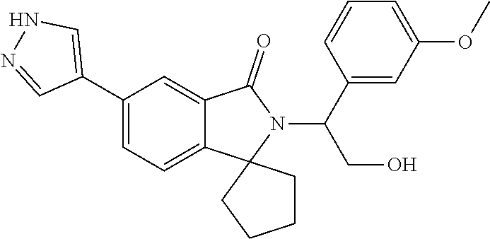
C1(C2=CNN=C2)=CC=C2C(=C1)C(=O)N(C(C1=CC(OC)=CC=C1)CO)C21CCCC1
